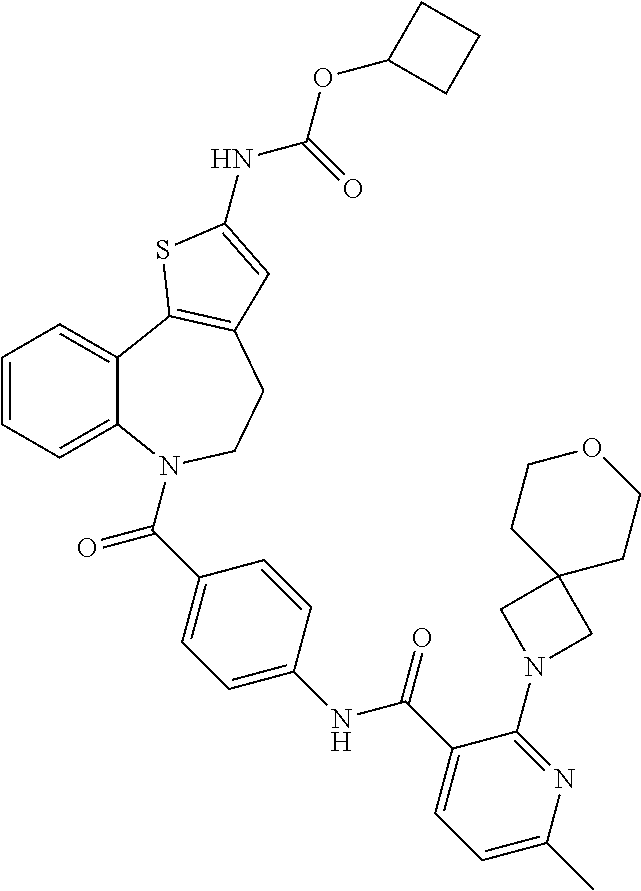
C1=CC=C2C(=C1)C1=C(CCN2C(=O)C2=CC=C(NC(=O)C3=CC=C(C)N=C3N3CC4(C3)CCOCC4)C=C2)C=C(NC(=O)OC2CCC2)S1
